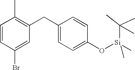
C1=CC(Br)=CC(CC2=CC=C(O[Si](C)(C(C)(C)C)C)C=C2)=C1C
